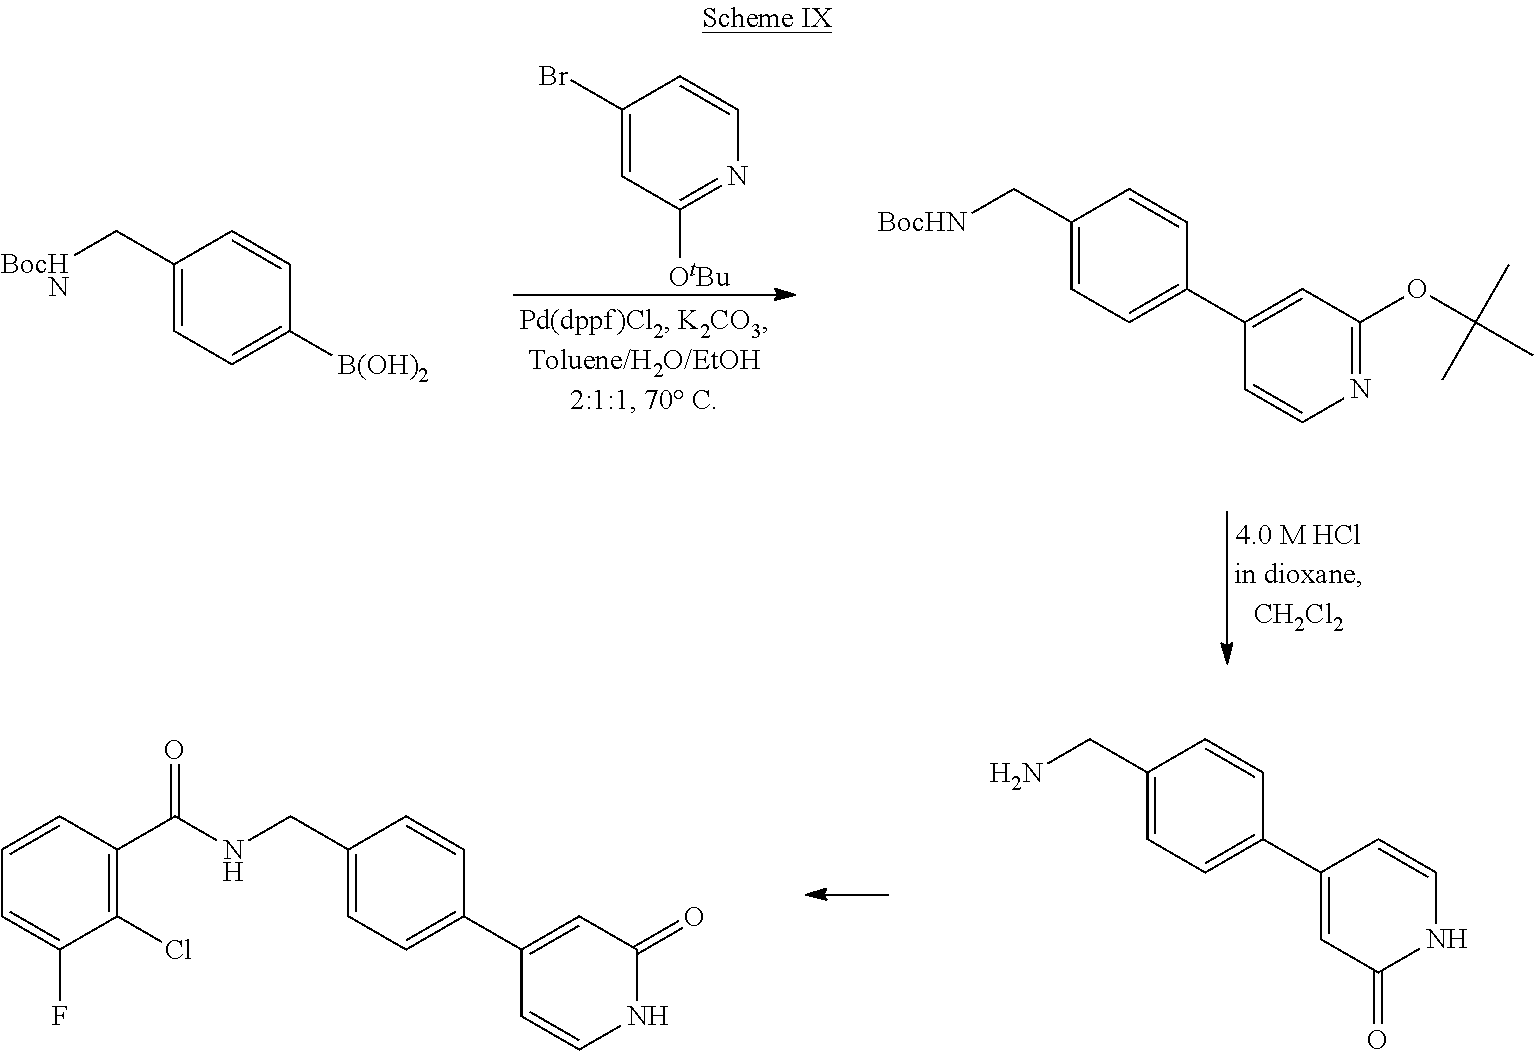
C1(Br)=CC([OtBu])=NC=C1.C1(C[BocHN])=CC=C([B(OH)2])C=C1.C1(C[BocHN])=CC=C(C2=CC(OC(C)(C)C)=NC=C2)C=C1.C1=CC(C(=O)NCC2=CC=C(C3=CC(=O)NC=C3)C=C2)=C(Cl)C(F)=C1.C1(CN)=CC=C(C2=CC(=O)NC=C2)C=C1
